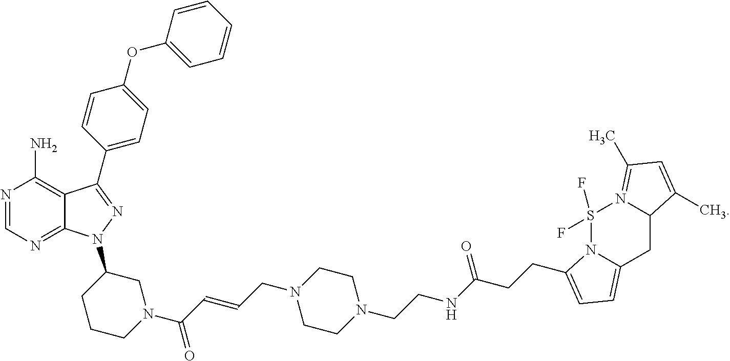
N1=CN=C2C(=C1N)C(C1=CC=C(OC3=CC=CC=C3)C=C1)=NN2C1CCCN(C(C=CCN2CCN(CCNC(CCC3=CC=C4N3S(F)(F)N3=C(C)C=C(C)C3C4)=O)CC2)=O)C1
